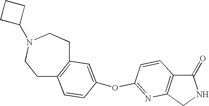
C1(=O)C2=C(CN1)N=C(OC1=CC3=C(CCN(C4CCC4)CC3)C=C1)C=C2
